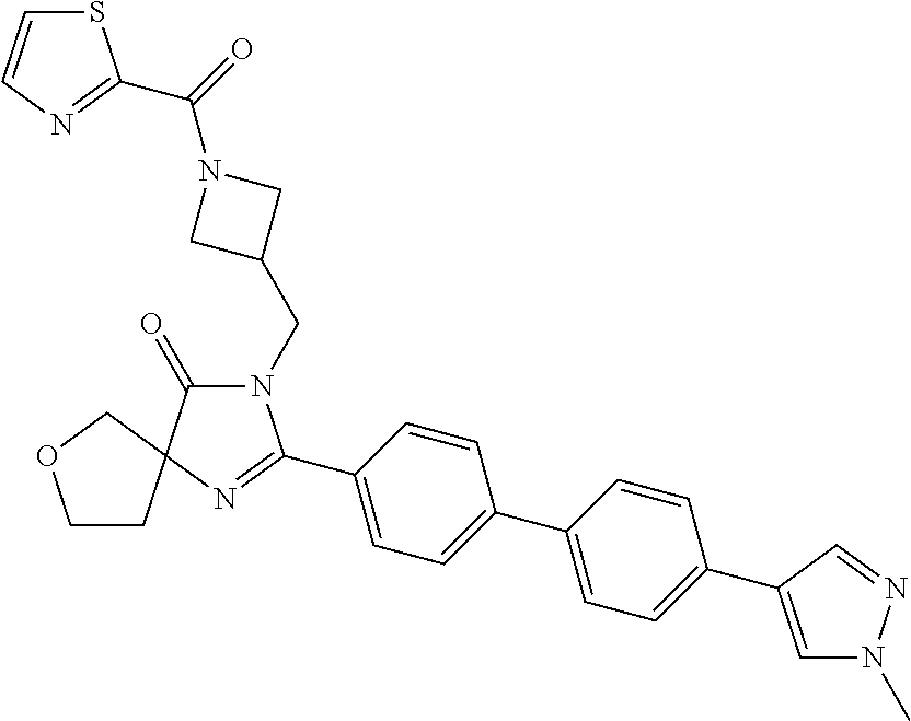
N1(CC2CN(C(=O)C3=NC=CS3)C2)C(=O)C2(N=C1C1=CC=C(C3=CC=C(C4=CN(C)N=C4)C=C3)C=C1)COCC2
